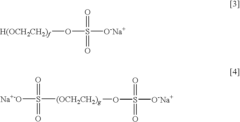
[Na+-O]S([(OCH2CH2)g]OS([O-Na+])(=O)=O)(=O)=O.[H(OCH2CH2)f]OS([O-Na+])(=O)=O
